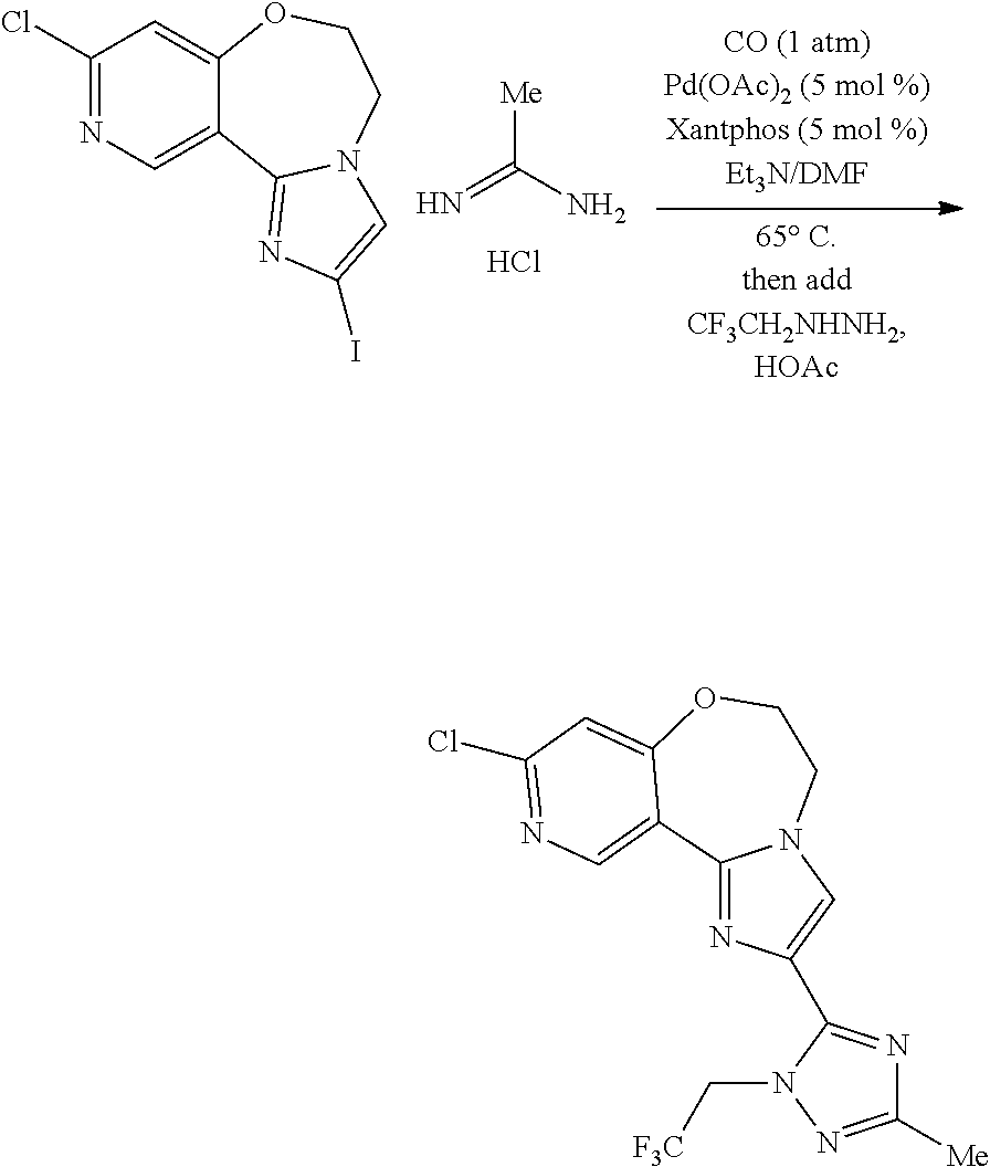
N=C(N)[Me].Cl.C1(Cl)=NC=C2C(=C1)OCCN1C2=NC(I)=C1.C12=NC(C3=NC([Me])=NN3C[F3C])=CN1CCOC1=CC(Cl)=NC=C21
